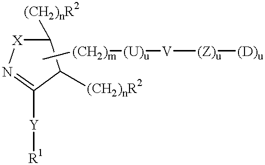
[X]1N=C([Y][R1])C([(CH2)nR2])C1[(CH2)nR2].C[(CH2)m][(U)u][V][(Z)u][(D)u]
